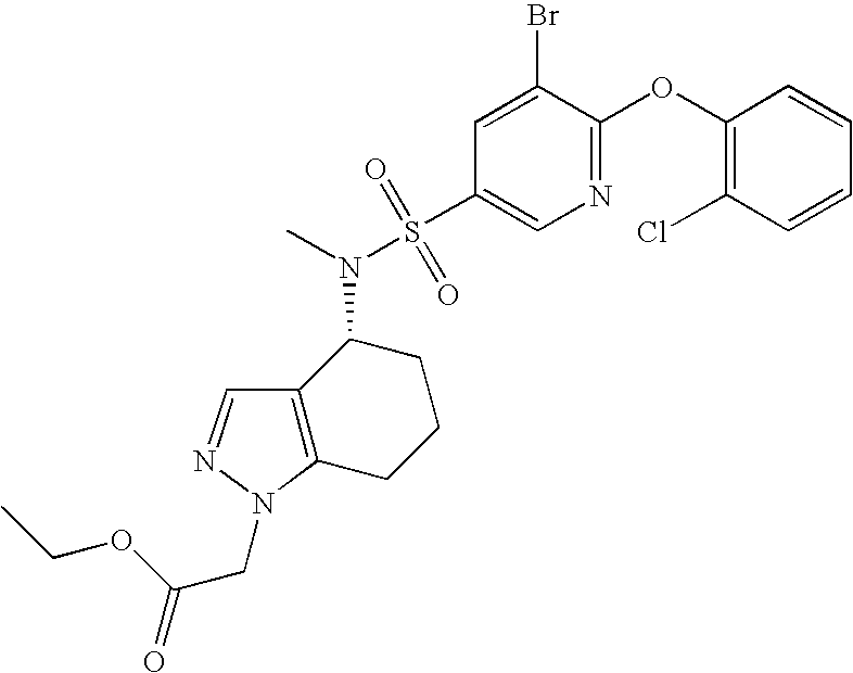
C1(OC2=NC=C(S(N(C)C3C4=C(CCC3)N(CC(=O)OCC)N=C4)(=O)=O)C=C2Br)=C(Cl)C=CC=C1
